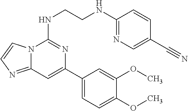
C12=NC=CN1C(NCCNC1=NC=C(C#N)C=C1)=NC(C1=CC=C(OC)C(OC)=C1)=C2
